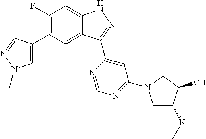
C1(F)=C(C2=CN(C)N=C2)C=C2C(=C1)NN=C2C1=CC(N2CC(N(C)C)C(O)C2)=NC=N1
